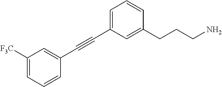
C1=C(C#CC2=CC([F3C])=CC=C2)C=C(CCCN)C=C1
